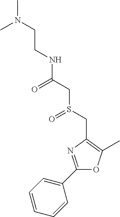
C(CN(C)C)NC(CS(CC1=C(C)OC(C2=CC=CC=C2)=N1)=O)=O
